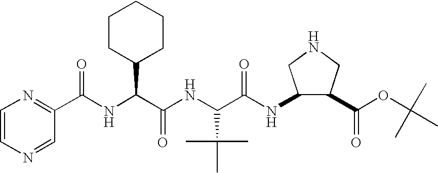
C1=CN=CC(C(NC(C(NC(C(NC2C(C(OC(C)(C)C)=O)CNC2)=O)C(C)(C)C)=O)C2CCCCC2)=O)=N1
